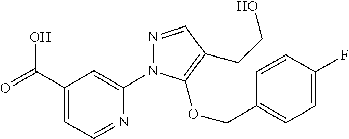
C(C1=CC=NC(N2N=CC(CCO)=C2OCC2=CC=C(F)C=C2)=C1)(=O)O
